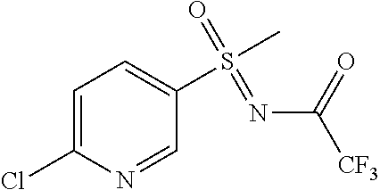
C1=C(Cl)N=CC(S(C)(=O)=NC([CF3])=O)=C1
